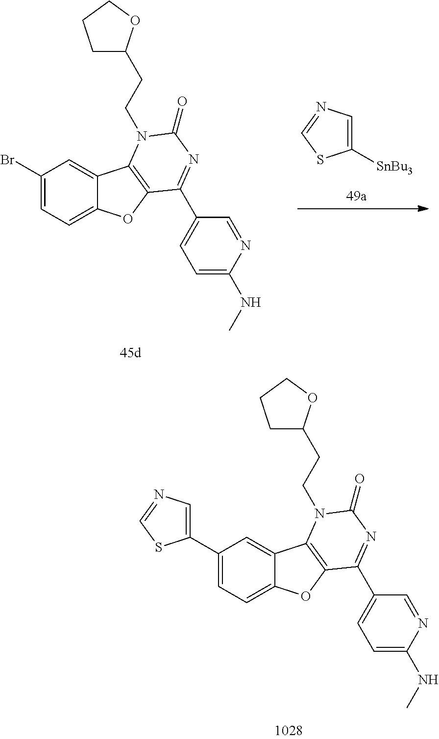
C1([SnBu3])=CN=CS1.C1(Br)=CC=C2C(=C1)C1=C(O2)C(C2=CC=C(NC)N=C2)=NC(=O)N1CCC1CCCO1.C1(C2=CN=CS2)=CC=C2C(=C1)C1=C(O2)C(C2=CC=C(NC)N=C2)=NC(=O)N1CCC1CCCO1
